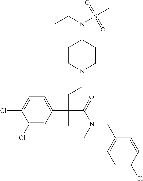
C1(Cl)=CC(C(CCN2CCC(N(S(C)(=O)=O)CC)CC2)(C(=O)N(CC2=CC=C(Cl)C=C2)C)C)=CC=C1Cl
